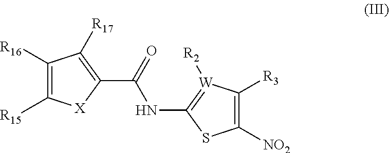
C1(C(=O)NC2=[W]([R2])C([R3])=C([NO2])S2)=C([R17])C([R16])=C([R15])[X]1
